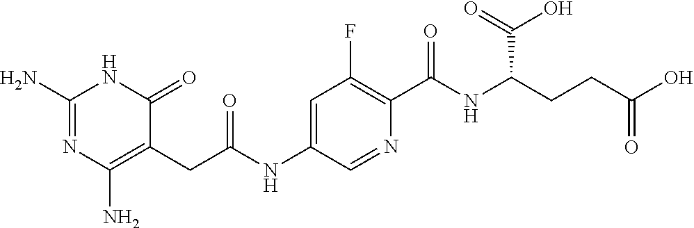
N1=C(N)NC(=O)C(CC(=O)NC2=CC(F)=C(C(=O)NC(C(=O)O)CCC(=O)O)N=C2)=C1N
